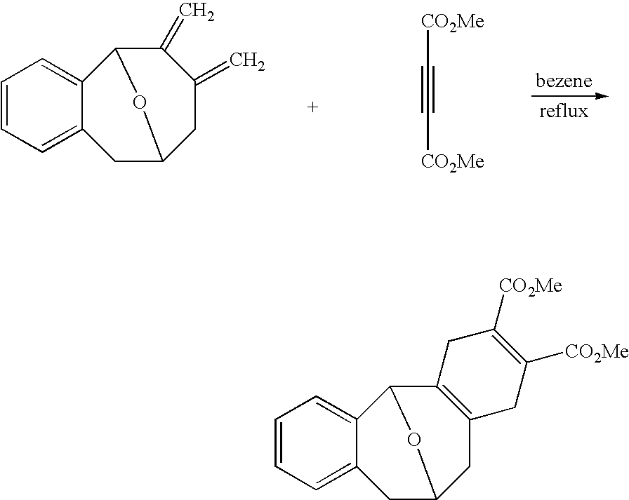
C12=CC=CC=C1CC1CC(=C)C(=C)C2O1.[CO2Me]C#C[CO2Me].C12=CC=CC=C1CC1CC3=C(C2O1)CC([CO2Me])=C([CO2Me])C3
